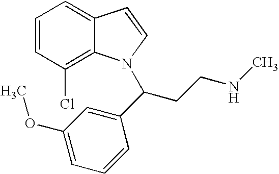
C1=CC(Cl)=C2C(=C1)C=CN2C(CCNC)C1=CC(OC)=CC=C1
